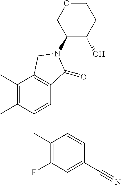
C1(C)=C(C)C(CC2=C(F)C=C(C#N)C=C2)=CC2=C1CN(C1C(O)CCOC1)C2=O
